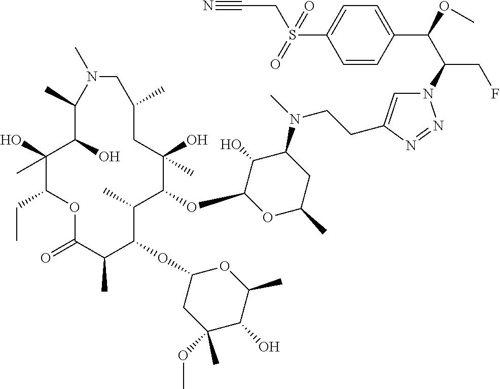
C1(O)(C)C(CC)OC(=O)C(C)C(OC2CC(OC)(C)C(O)C(C)O2)C(C)C(OC2OC(C)CC(N(C)CCC3=CN(C(C(OC)C4=CC=C(S(=O)(CC#N)=O)C=C4)CF)N=N3)C2O)C(O)(C)CC(C)CN(C)C(C)C1O
